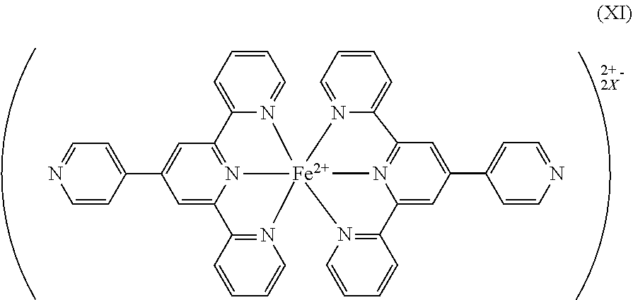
C1=CC=C2N(=C1)[Fe]134(N5=C2C=C(C2=CC=NC=C2)C=C5C2=N1C=CC=C2)N1=CC=CC=C1C1=N3C(=CC(C2=CC=NC=C2)=C1)C1=N4C=CC=C1
